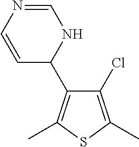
C1(Cl)=C(C)SC(C)=C1C1NC=NC=C1
